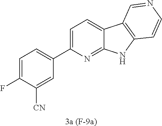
C1=C(C2=CC=C(F)C([CN])=C2)N=C2C(=C1)C1=C(N2)C=CN=C1.[3a (F-9a)]
